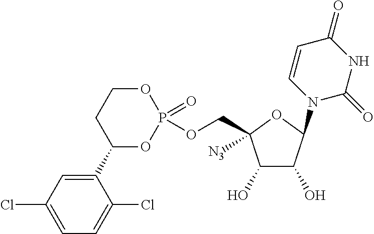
C1(O)C(O)C(N2C=CC(=O)NC2=O)OC1(COP1(=O)OCCC(C2=CC(Cl)=CC=C2Cl)O1)[N3]
